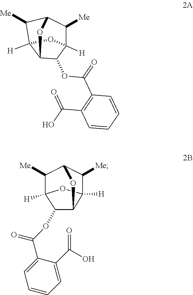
C1([Me])C2([H])OC3([H])C([Me])C1OC3C2OC(=O)C1=C(C(O)=O)C=CC=C1.C1([Me])C2([H])OC3([H])C([Me])C1OC2C3OC(C1=CC=CC=C1C(O)=O)=O
